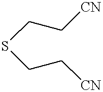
C(C[CN])SCC[CN]
